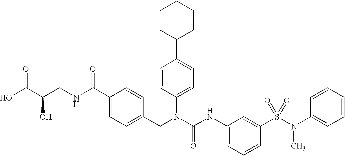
OC(C(CNC(C1=CC=C(CN(C(NC2=CC=CC(S(N(C3=CC=CC=C3)C)(=O)=O)=C2)=O)C2=CC=C(C3CCCCC3)C=C2)C=C1)=O)O)=O
